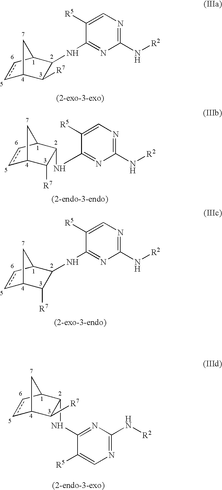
N1=C(NC2C([R7])C3ccC2C3)C([R5])=CN=C1N[R2].N1=C(NC2C([R7])C3ccC2C3)C([R5])=CN=C1N[R2].N1=C(NC2C([R7])C3ccC2C3)C([R5])=CN=C1N[R2].c1cC2C(NC3=NC(N[R2])=NC=C3[R5])C([R7])C1C2
